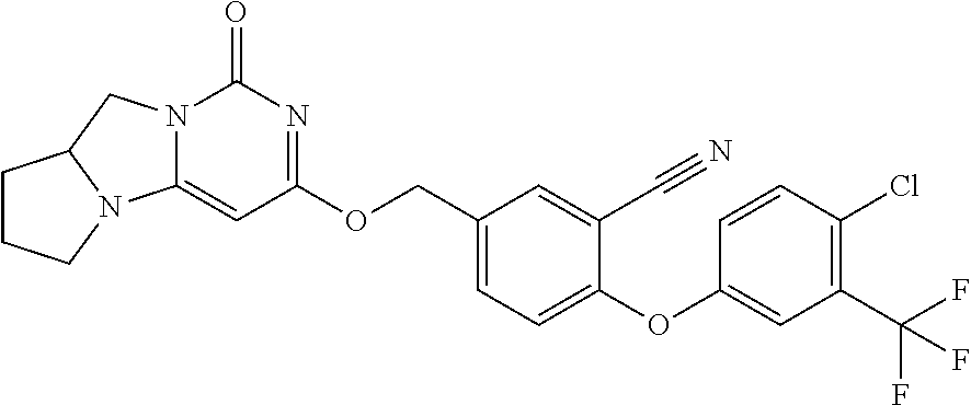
O(C1=CC=C(COC2=NC(=O)N3C(=C2)N2C(C3)CCC2)C=C1C#N)C1=CC(C(F)(F)F)=C(Cl)C=C1
